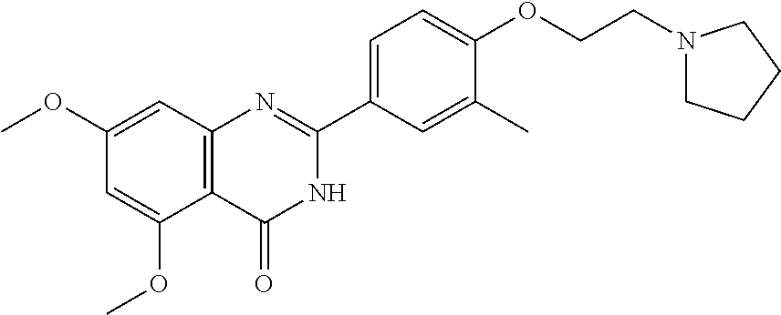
C1(OC)=CC2=C(C(OC)=C1)C(=O)NC(C1=CC=C(OCCN3CCCC3)C(C)=C1)=N2
